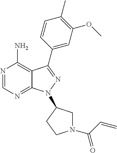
N1=CN=C2C(=C1N)C(C1=CC(OC)=C(C)C=C1)=NN2C1CN(C(C=C)=O)CC1
